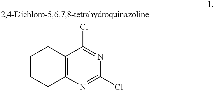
C1CCC2=C(C1)C(Cl)=NC(Cl)=N2
